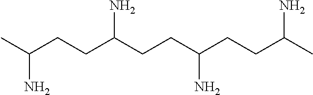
CC(CCC(CCC(CCC(C)N)N)N)N
